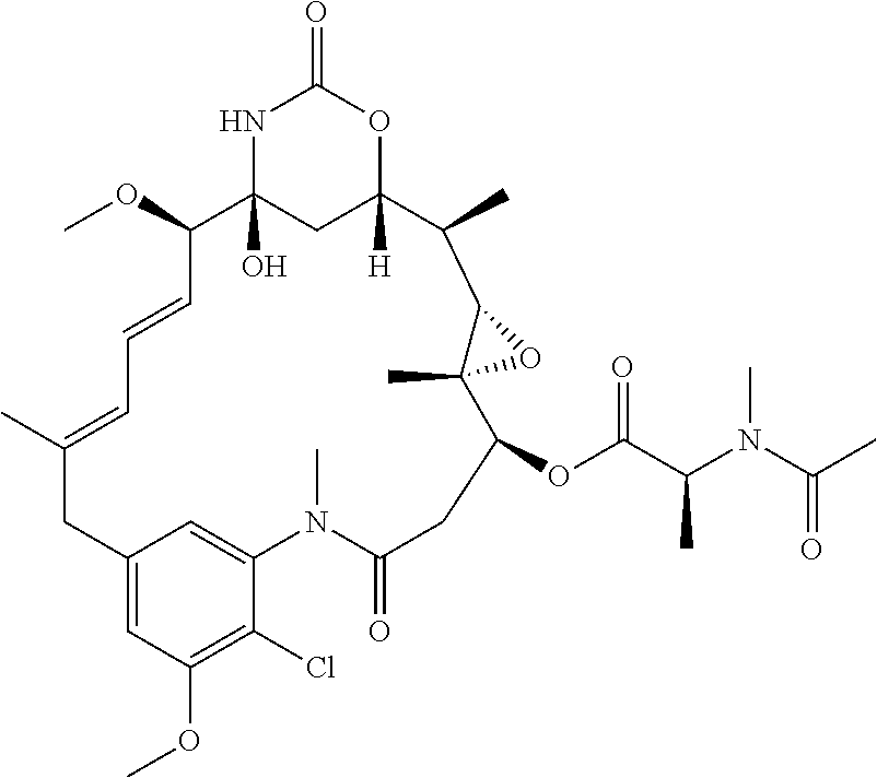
N1C2(O)CC([H])(OC1=O)C(C)C1C(C)(O1)C(OC(C(N(C(C)=O)C)C)=O)CC(=O)N(C)C1=CC(=CC(OC)=C1Cl)CC(C)=CC=CC2OC
